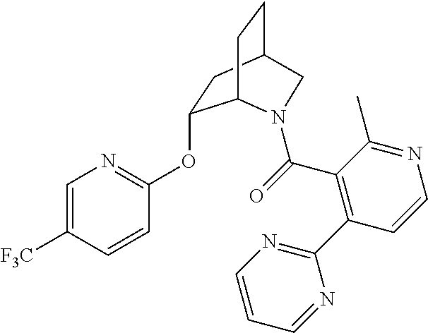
C1=C([F3C])C=CC(OC2CC3CCC2N(C(=O)C2=C(C4=NC=CC=N4)C=CN=C2C)C3)=N1
